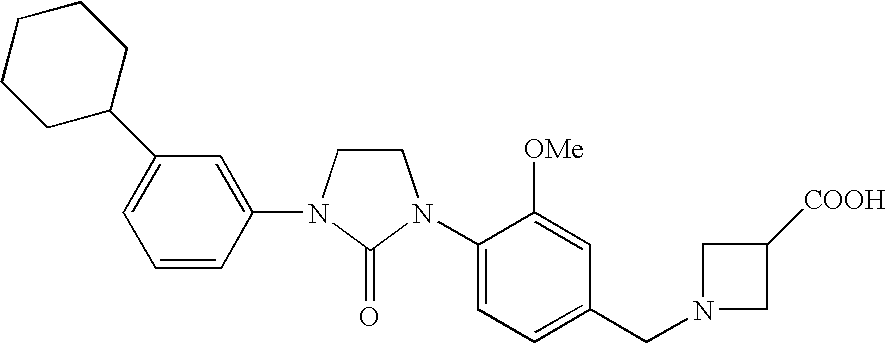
C1CN(C2=CC(C3CCCCC3)=CC=C2)C(=O)N1C1=CC=C(CN2CC([COOH])C2)C=C1[OMe]
